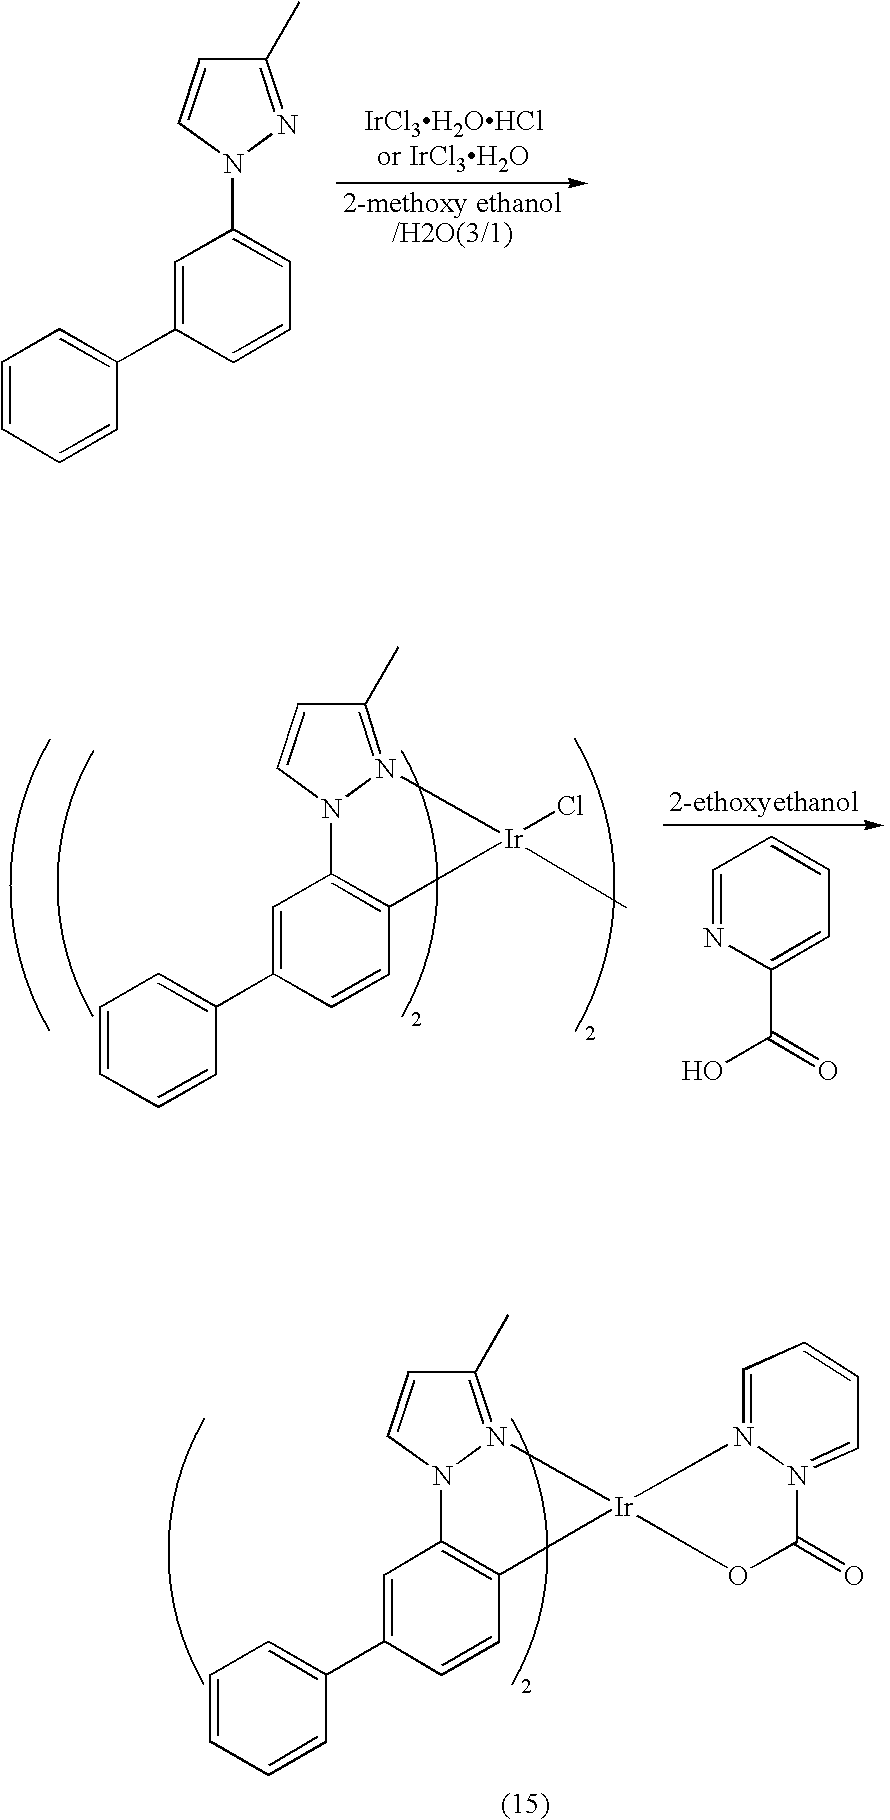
C1=C(C2=CC=CC=C2)C=CC=C1N1C=CC(C)=N1.C1=C(C2=CC=CC=C2)C=CC2=C1N1C=CC(C)=N1[Ir]2(Cl)C.C1=NC(C(O)=O)=CC=C1.C1=C(C2=CC=CC=C2)C=CC2=C1N1C=CC(C)=N1[Ir]21OC(=O)N2=CC=CC=N21
